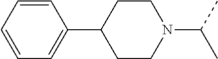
C1CC(C2=CC=CC=C2)CCN1C(C)C
